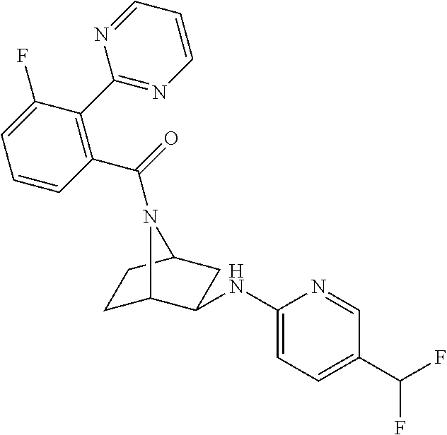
C1C2C(NC3=CC=C(C(F)F)C=N3)CC(C1)N2C(=O)C1=C(C2=NC=CC=N2)C(F)=CC=C1
